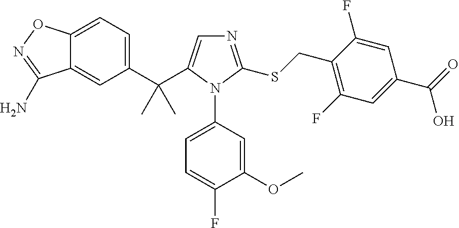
C1(C(C2=CN=C(SCC3=C(F)C=C(C(=O)O)C=C3F)N2C2=CC=C(F)C(OC)=C2)(C)C)=CC=C2C(=C1)C(N)=NO2
